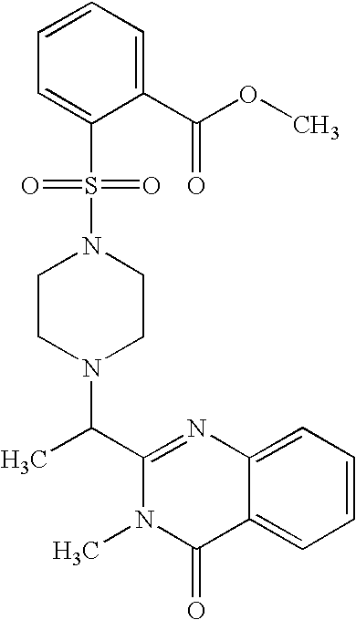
C1(C(N2CCN(S(C3=CC=CC=C3C(OC)=O)(=O)=O)CC2)C)=NC2=CC=CC=C2C(=O)N1C
